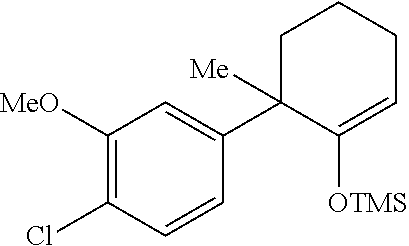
C1([MeO])=C(Cl)C=CC(C2([Me])C([OTMS])=CCCC2)=C1
